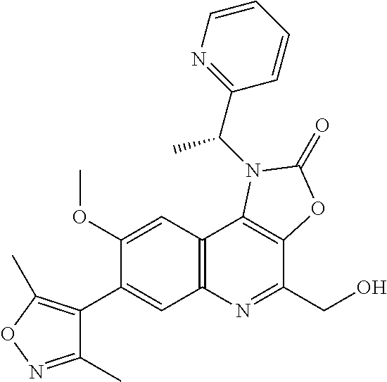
C1(OC)=CC2=C(C=C1C1=C(C)ON=C1C)N=C(CO)C1=C2N(C(C2=NC=CC=C2)C)C(=O)O1
